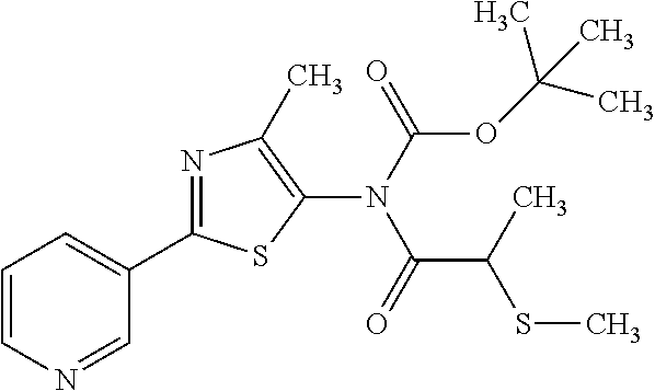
C1(N(C(=O)OC(C)(C)C)C(=O)C(C)SC)=C(C)N=C(C2=CC=CN=C2)S1
